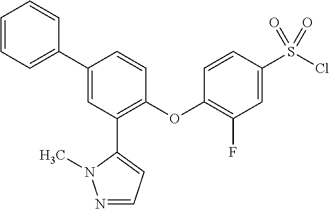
C1=CC(C2=CC(C3=CC=NN3C)=C(OC3=C(F)C=C(S(Cl)(=O)=O)C=C3)C=C2)=CC=C1
